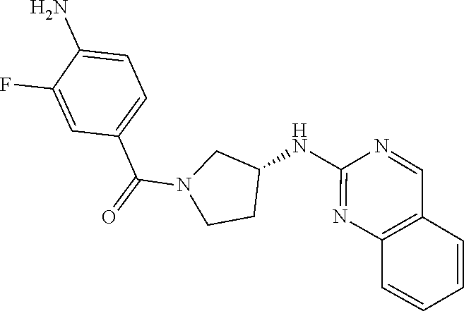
C1(N)=CC=C(C(=O)N2CCC(NC3=NC4=C(C=CC=C4)C=N3)C2)C=C1F
